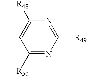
CC1=C([R48])N=C([R49])N=C1[R50]
